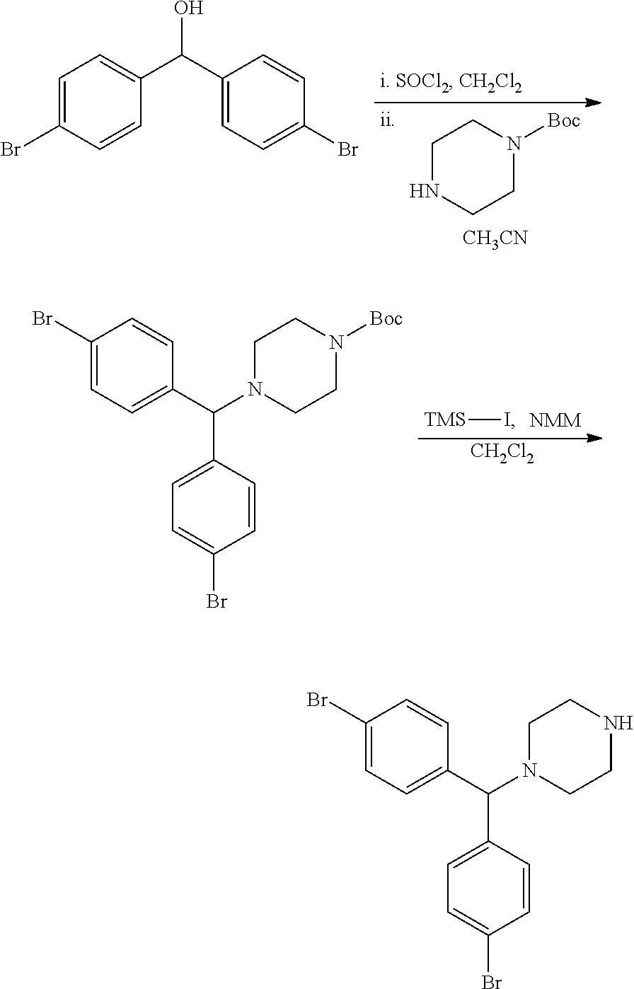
C1(Br)=CC=C(C(N2CCNCC2)C2=CC=C(Br)C=C2)C=C1.C1=C(Br)C=CC(C(C2=CC=C(Br)C=C2)O)=C1.N1CCN([Boc])CC1.[CH3CN].C1(Br)=CC=C(C(N2CCN([Boc])CC2)C2=CC=C(Br)C=C2)C=C1.[TMS]I.[CH2Cl2]
